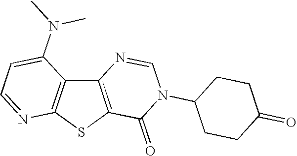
C12=C(SC3=C1C(N(C)C)=CC=N3)C(=O)N(C1CCC(=O)CC1)C=N2
